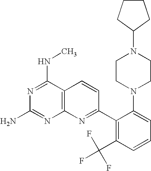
N1=C(NC)C2=C(N=C1N)N=C(C1=C(C(F)(F)F)C=CC=C1N1CCN(C3CCCC3)CC1)C=C2
